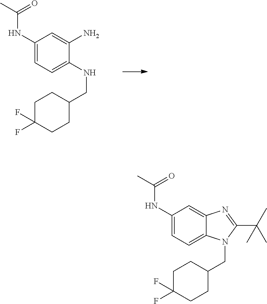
C1(NC(=O)C)=CC=C2C(=C1)N=C(C(C)(C)C)N2CC1CCC(F)(F)CC1.C1(NC(C)=O)=CC=C(NCC2CCC(F)(F)CC2)C(N)=C1
